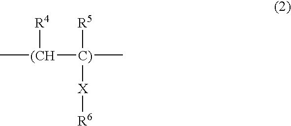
C[(CH]([R4])[C)](C)([R5])[X][R6]
